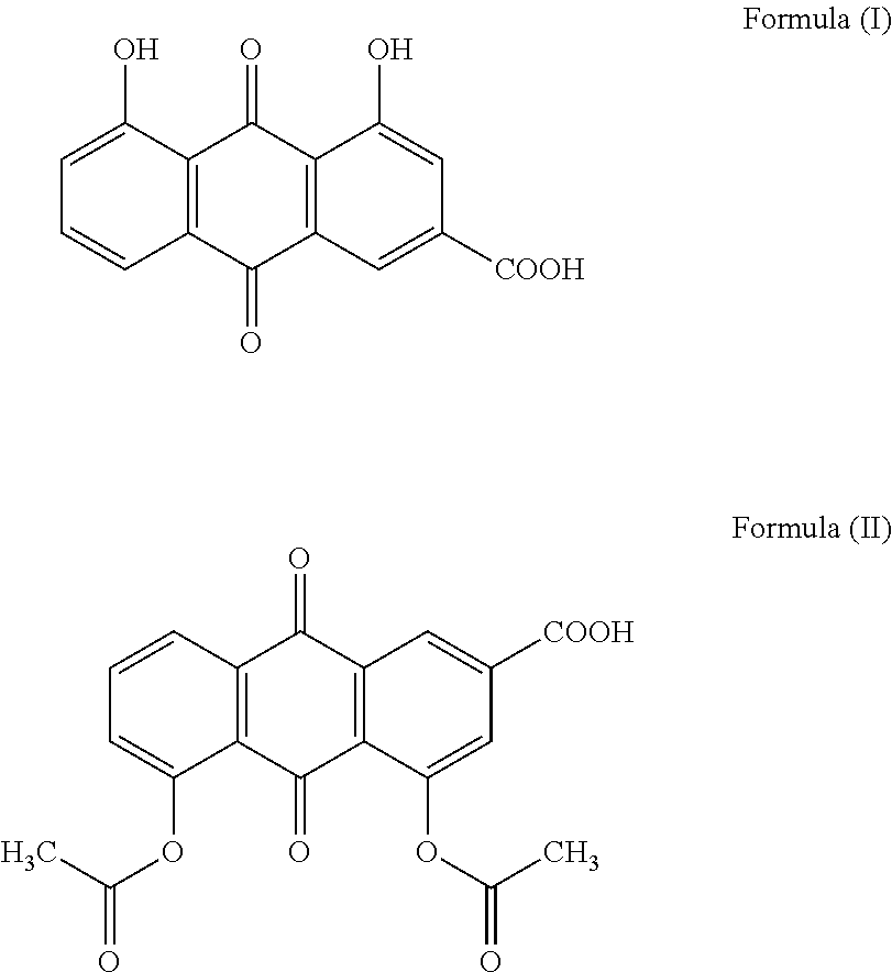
C1=C(O)C2=C(C=C1)C(=O)C1=C(C2=O)C(O)=CC([COOH])=C1.C1=CC2=C(C(OC(C)=O)=C1)C(=O)C1=C(C2=O)C=C([COOH])C=C1OC(C)=O
